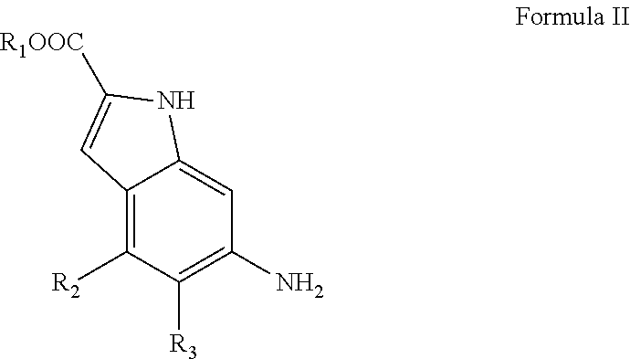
C12=C([R2])C([R3])=C(N)C=C1NC([R1OOC])=C2
